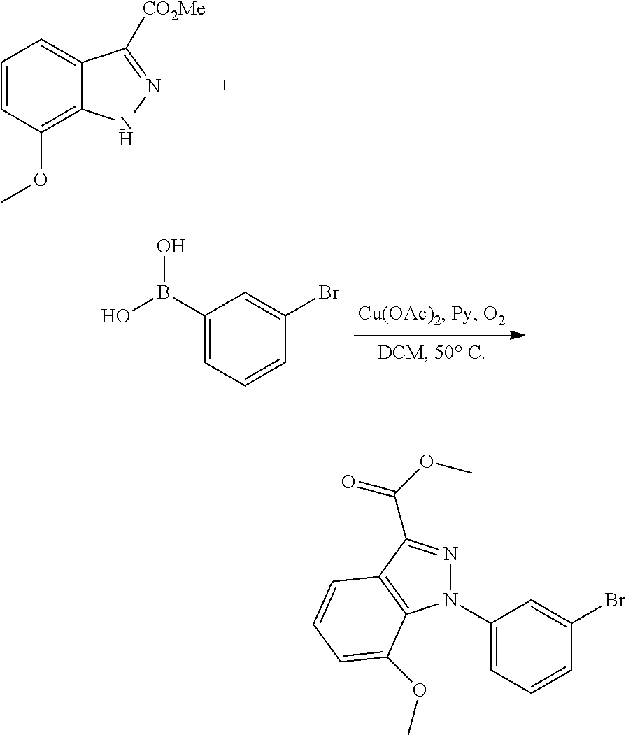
C1=CC(OC)=C2C(=C1)C([CO2Me])=NN2.C1(B(O)O)=CC=CC(Br)=C1.C1(N2N=C(C(=O)OC)C3=C2C(OC)=CC=C3)=CC=CC(Br)=C1
